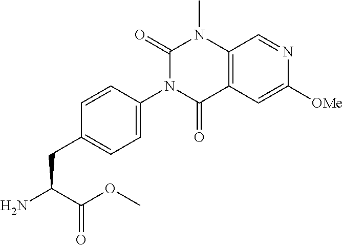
C1(=O)N(C2=CC=C(CC(N)C(OC)=O)C=C2)C(=O)C2=C(N1C)C=NC([OMe])=C2
